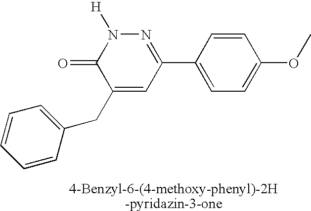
C1(CC2=CC=CC=C2)=CC(C2=CC=C(OC)C=C2)=NN([H])C1=O
